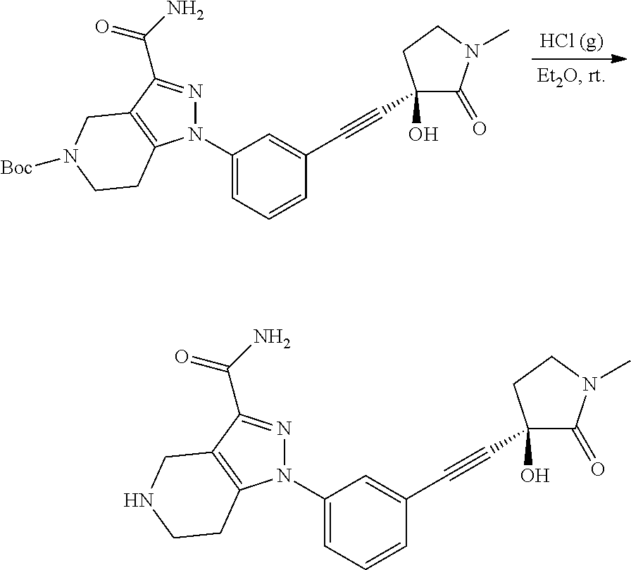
N1(C2=CC=CC(C#CC3(O)C(=O)N(C)CC3)=C2)N=C(C(N)=O)C2=C1CCN([Boc])C2.N1(C2=CC=CC(C#CC3(O)C(=O)N(C)CC3)=C2)N=C(C(N)=O)C2=C1CCNC2
